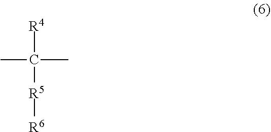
CC(C)([R4])[R5][R6]
